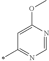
C1(C)=NC=NC(OC)=C1
